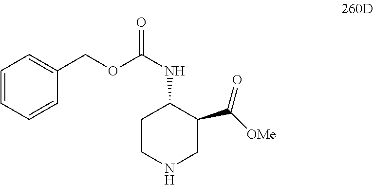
C1=CC=CC(COC(NC2CCNCC2C([OMe])=O)=O)=C1
